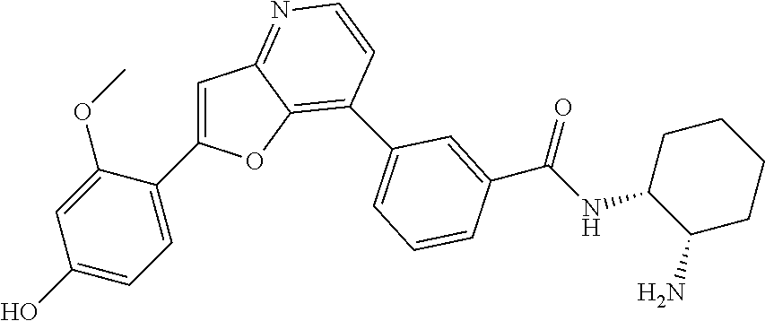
C1=C(O)C=C(OC)C(C2=CC3=NC=CC(C4=CC=CC(C(NC5C(N)CCCC5)=O)=C4)=C3O2)=C1
